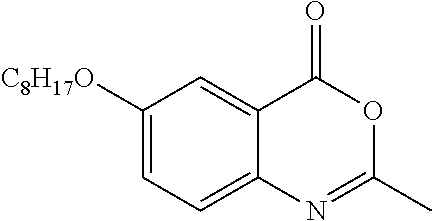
C12=CC=C([C8H17O])C=C1C(=O)OC(C)=N2
